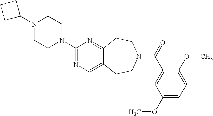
C1C(N2CCN(C3=NC=C4C(=N3)CCN(C(=O)C3=CC(OC)=CC=C3OC)CC4)CC2)CC1
